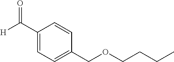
C1(C([H])=O)=CC=C(COCCCC)C=C1
